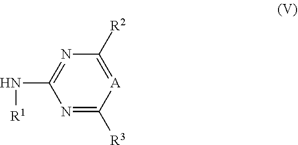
N1=C([R3])[A]=C([R2])N=C1N[R1]
